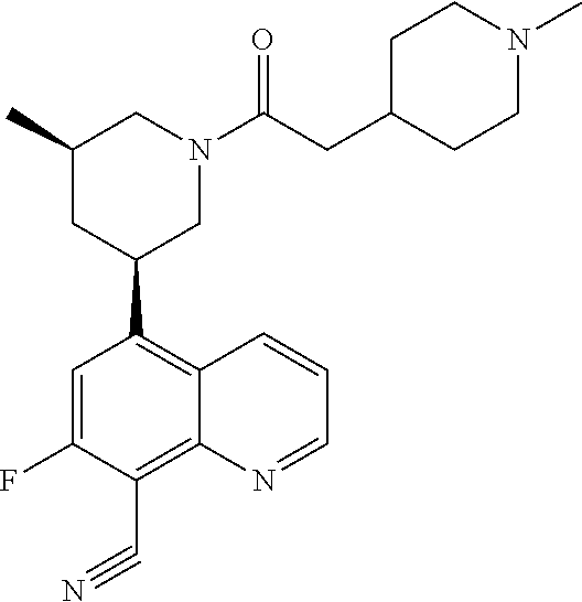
C1=C(F)C(C#N)=C2C(=C1C1CN(C(=O)CC3CCN(C)CC3)CC(C)C1)C=CC=N2
